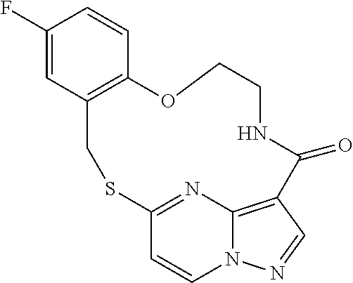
C1(F)=CC2=C(C=C1)OCCNC(=O)C1=C3N(C=CC(=N3)SC2)N=C1
